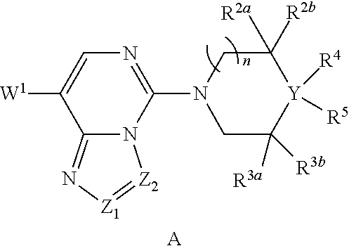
C1=C([W1])C2=N[Z1]=[Z2]N2C(N2CC([R3a])([R3b])[Y]([R4])([R5])C([R2a])([R2b])C2)=N1.[A]
